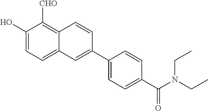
C1(O)=CC=C2C(=C1[CHO])C=CC(C1=CC=C(C(N(CC)CC)=O)C=C1)=C2
